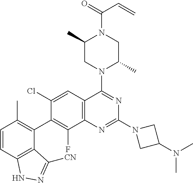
C12=C(C=C(Cl)C(C3=C(C)C=CC4=C3C([CN])=NN4)=C1F)C(N1C(C)CN(C(=O)C=C)C(C)C1)=NC(N1CC(N(C)C)C1)=N2
